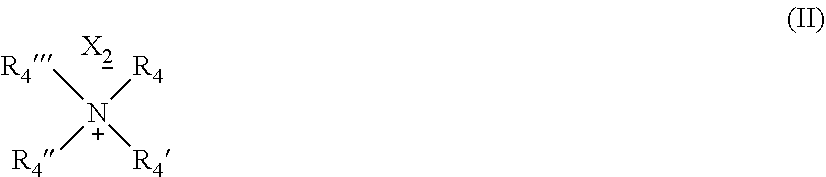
[R4][N+]([R4])([R4])[R4].[X2]
